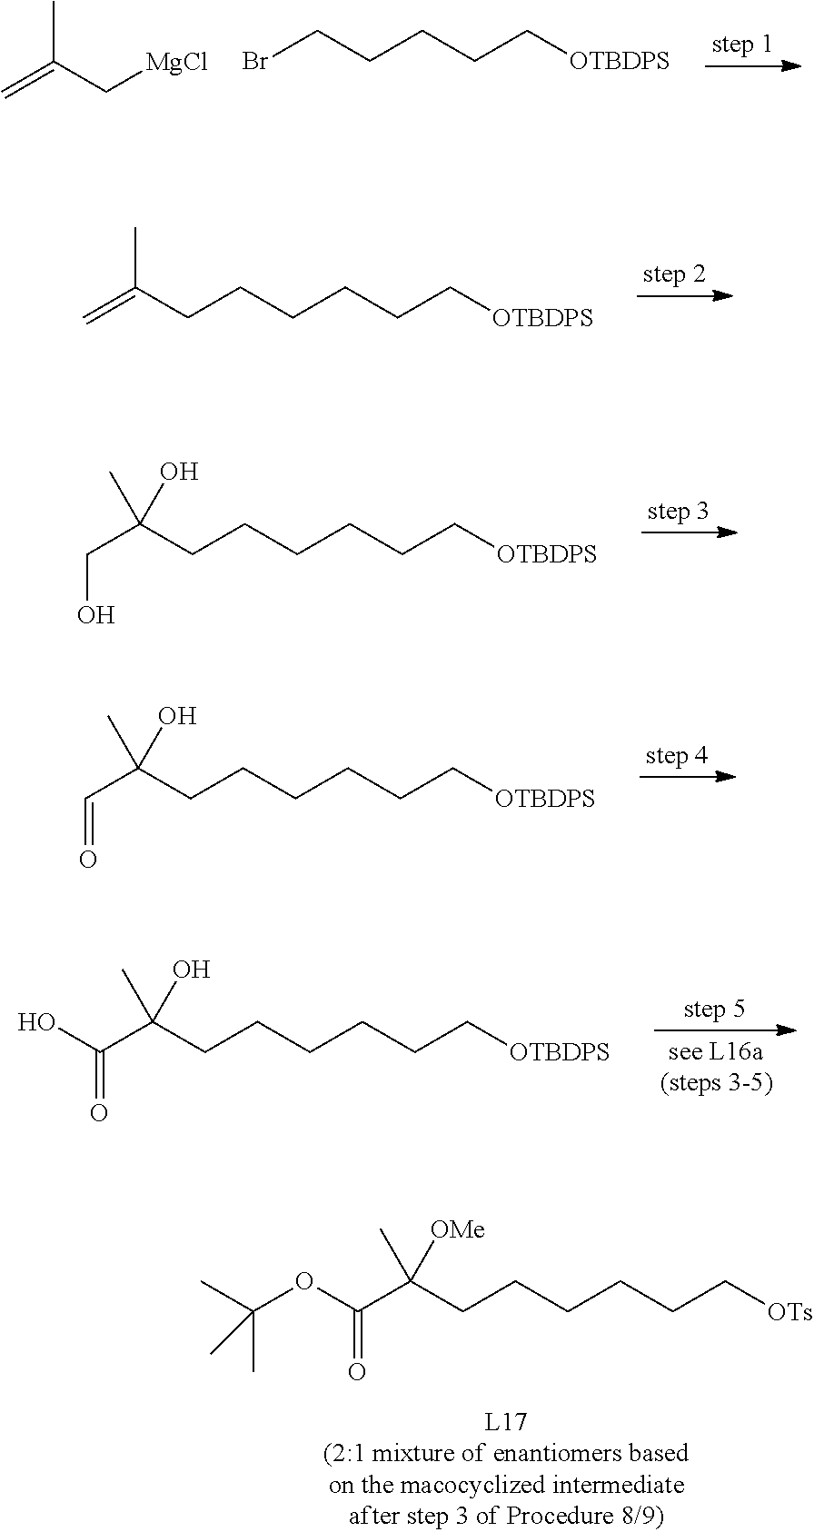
CC(C[MgCl])=C.BrCCCCC[OTBDPS].C(CCCC[OTBDPS])CC(=C)C.C(CCCC[OTBDPS])CC(CO)(C)O.C(CCCC[OTBDPS])CC(C=O)(C)O.C(CCCC[OTBDPS])CC(C(=O)O)(C)O.C(CCCC[OTs])CC(C(=O)OC(C)(C)C)(C)[OMe]
